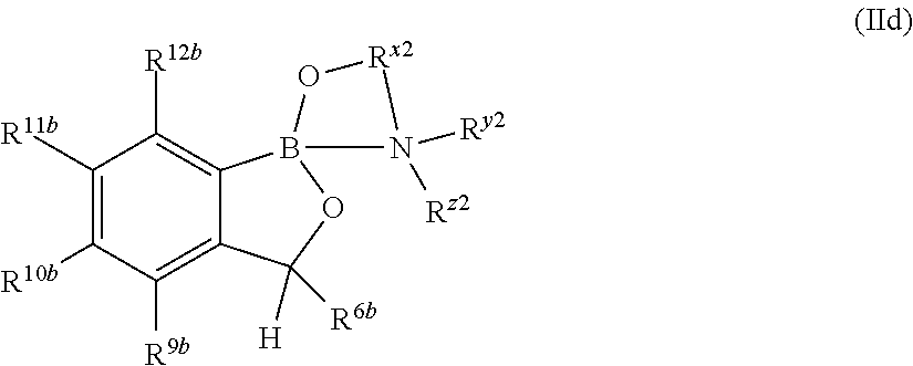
C1([R11b])=C([R10b])C([R9b])=C2C(=C1[R12b])B1(OC2([R6b])[H])O[Rx2]N1([Ry2])[Rz2]
